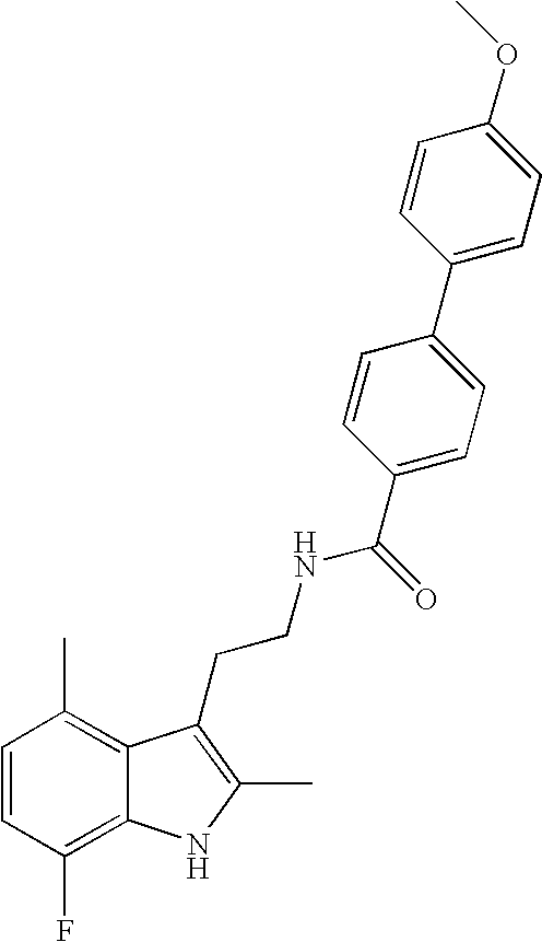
C1=CC(F)=C2C(=C1C)C(CCNC(C1=CC=C(C3=CC=C(OC)C=C3)C=C1)=O)=C(C)N2
